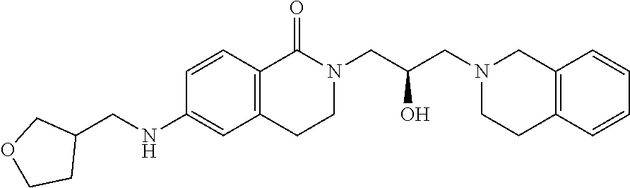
C1=CC2=C(C=C1NCC1COCC1)CCN(CC(O)CN1CCC3=C(C1)C=CC=C3)C2=O
